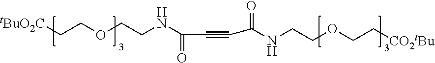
[tBuO2C]CCOCCNC(=O)C#CC(NCCOCC[CO2tBu])=O
